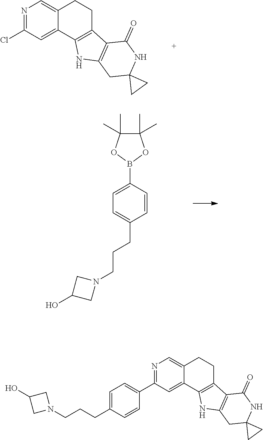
N1=C(Cl)C=C2C(=C1)CCC1=C2NC2=C1C(=O)NC1(C2)CC1.B1(C2=CC=C(CCCN3CC(O)C3)C=C2)OC(C)(C)C(C)(C)O1.N1=C(C2=CC=C(CCCN3CC(O)C3)C=C2)C=C2C(=C1)CCC1=C2NC2=C1C(=O)NC1(C2)CC1
